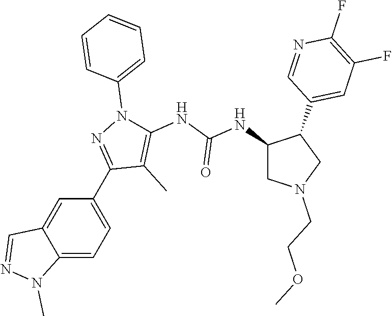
C1(NC(NC2=C(C)C(C3=CC=C4C(=C3)C=NN4C)=NN2C2=CC=CC=C2)=O)CN(CCOC)CC1C1=CC(F)=C(F)N=C1
